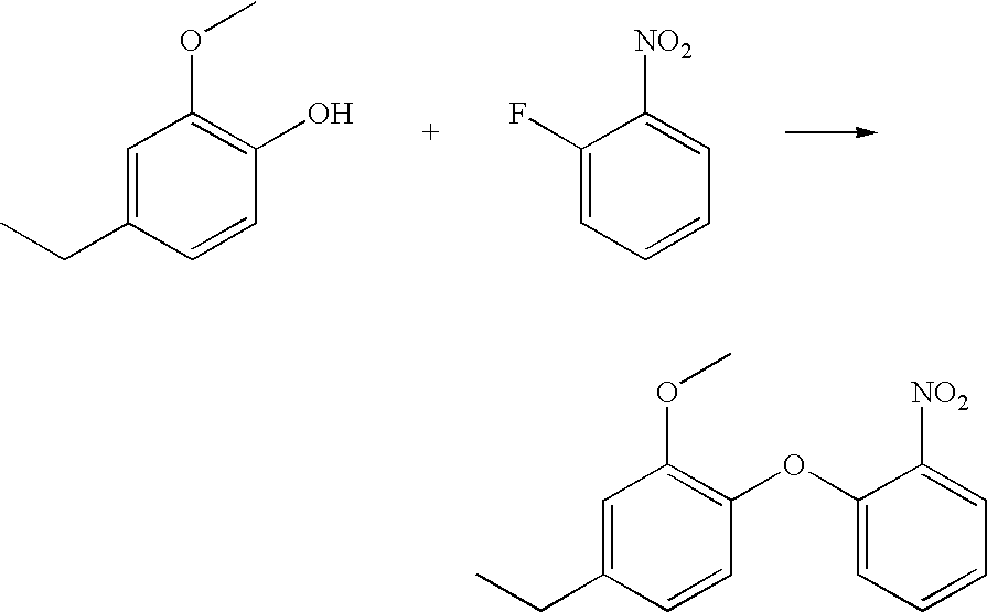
C1=C(CC)C=CC(O)=C1OC.C1(F)=CC=CC=C1[NO2].C1=C(CC)C=CC(OC2=CC=CC=C2[NO2])=C1OC
